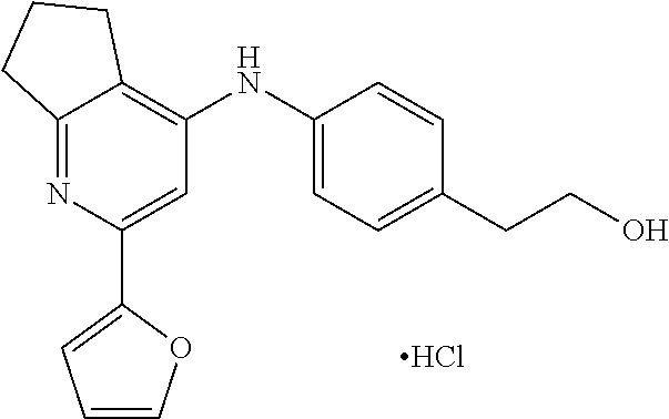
C1=COC(C2=CC(NC3=CC=C(CCO)C=C3)=C3C(=N2)CCC3)=C1.Cl
